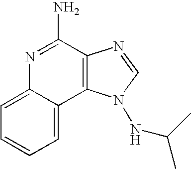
N1=C(N)C2=C(C3=CC=CC=C13)N(NC(C)C)C=N2
